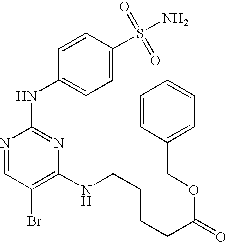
N1=CC(Br)=C(NCCCCC(=O)OCC2=CC=CC=C2)N=C1NC1=CC=C(S(=O)(=O)N)C=C1
